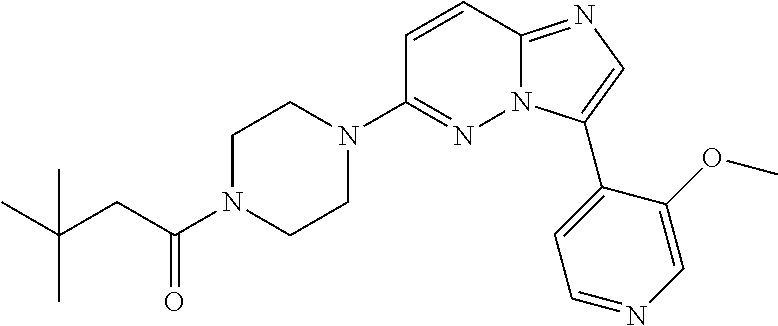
C1N(C(=O)CC(C)(C)C)CCN(C2=NN3C(=NC=C3C3=CC=NC=C3OC)C=C2)C1
